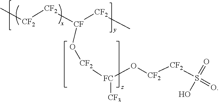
C[CF2][CF2][CF]([CF2]C)O[CF2][FC]([CF3])O[CF2][CF2]S(=O)(=O)O
